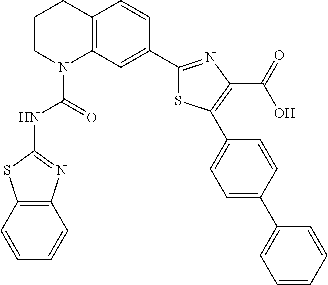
C1CN(C(=O)NC2=NC3=C(S2)C=CC=C3)C2=C(C1)C=CC(C1=NC(C(=O)O)=C(C3=CC=C(C4=CC=CC=C4)C=C3)S1)=C2
